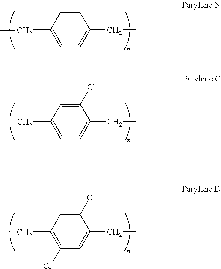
C1=C(CC)C=CC(CC)=C1.C1=C(CC)C=C(Cl)C(CC)=C1.C1(Cl)=C(CC)C=C(Cl)C(CC)=C1
